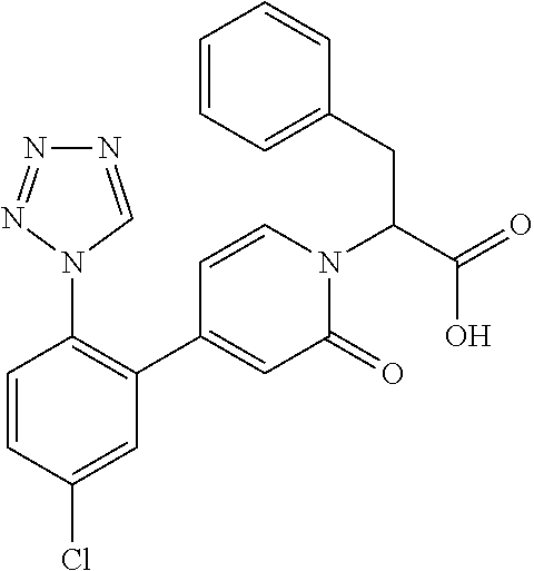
C1=CC(Cl)=CC(C2=CC(=O)N(C(C(=O)O)CC3=CC=CC=C3)C=C2)=C1N1C=NN=N1
